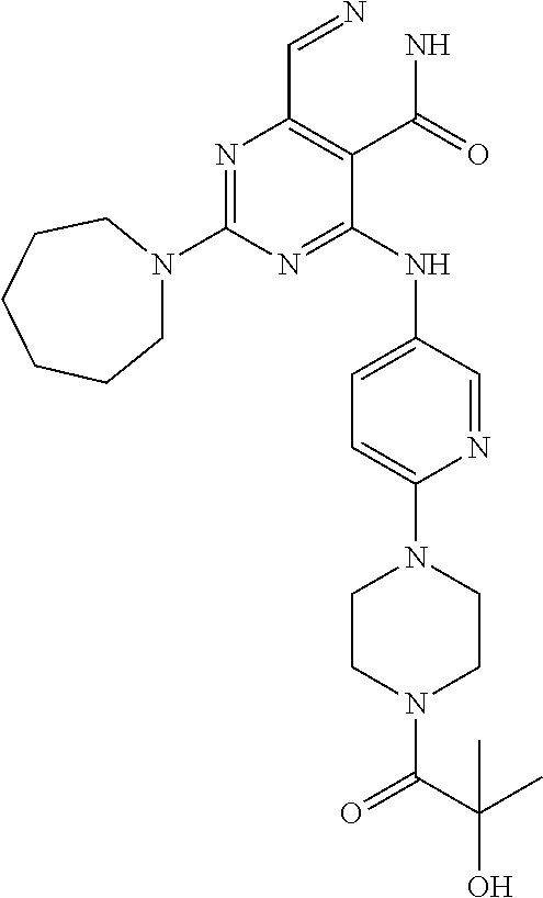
N1=C(N2CCCCCC2)N=C(NC2=CC=C(N3CCN(C(=O)C(O)(C)C)CC3)N=C2)C(C(N)=O)=C1C=N
